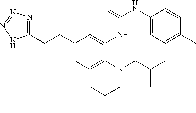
C1(CCC2=NN=NN2)=CC=C(N(CC(C)C)CC(C)C)C(NC(NC2=CC=C(C)C=C2)=O)=C1
